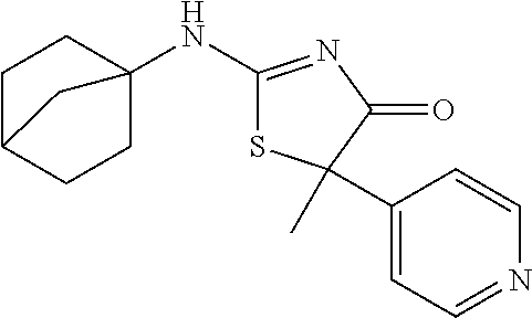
C1C2CCC(NC3=NC(=O)C(C4=CC=NC=C4)(C)S3)(C1)C2
